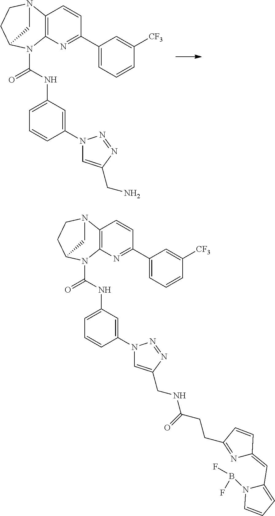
C12=C(N=C(C3=CC=CC([CF3])=C3)C=C1)N(C(NC1=CC=CC(N3C=C(CN)N=N3)=C1)=O)C1CCN2C1.C12=C(N=C(C3=CC=CC([CF3])=C3)C=C1)N(C(NC1=CC=CC(N3C=C(CNC(=O)CCC4=NC(=CC5=CC=CN5B(F)F)C=C4)N=N3)=C1)=O)C1CCN2C1
